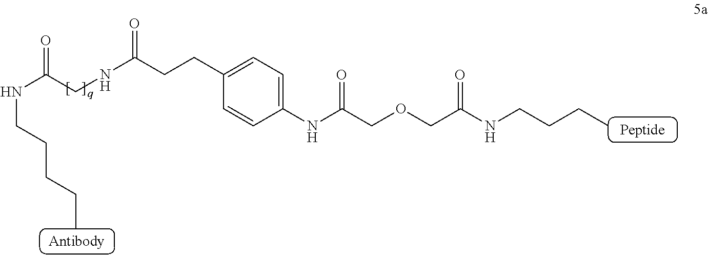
N(C(CNC(CCC1=CC=C(NC(COCC(NCCCC)=O)=O)C=C1)=O)=O)CCCCC
